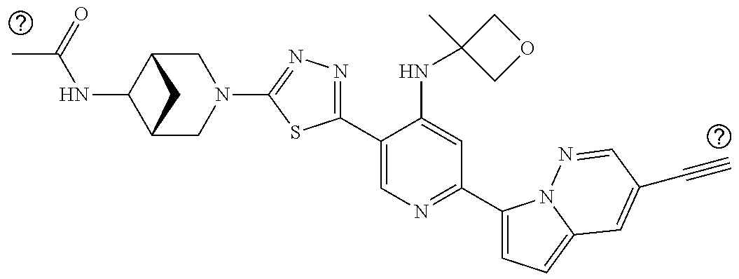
C12CN(C3=NN=C(C4=CN=C(C5=CC=C6N5N=CC(C#C)=C6)C=C4NC4(C)COC4)S3)CC(C1NC(C)=O)C2
